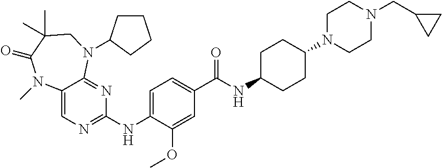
C12=CN=C(NC3=CC=C(C(NC4CCC(N5CCN(CC6CC6)CC5)CC4)=O)C=C3OC)N=C1N(C1CCCC1)CC(C)(C)C(=O)N2C
